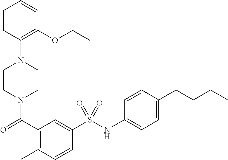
C1CN(C(=O)C2=C(C)C=CC(S(NC3=CC=C(CCCC)C=C3)(=O)=O)=C2)CCN1C1=C(OCC)C=CC=C1
